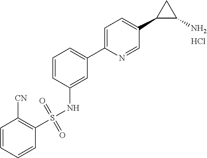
Cl.C1=CC(NS(=O)(=O)C2=C([CN])C=CC=C2)=CC(C2=CC=C(C3C(N)C3)C=N2)=C1
